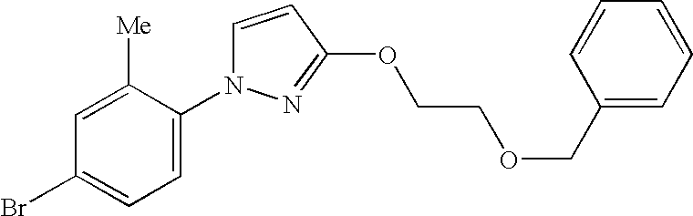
C1=C([Me])C(N2C=CC(OCCOCC3=CC=CC=C3)=N2)=CC=C1Br
